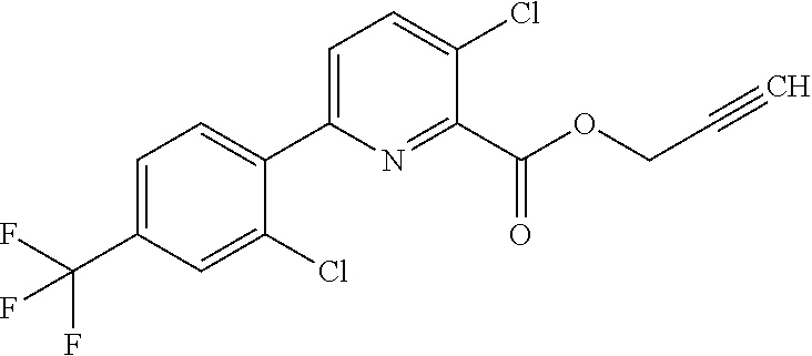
C1(Cl)=CC(C(F)(F)F)=CC=C1C1=CC=C(Cl)C(C(OCC#C)=O)=N1
